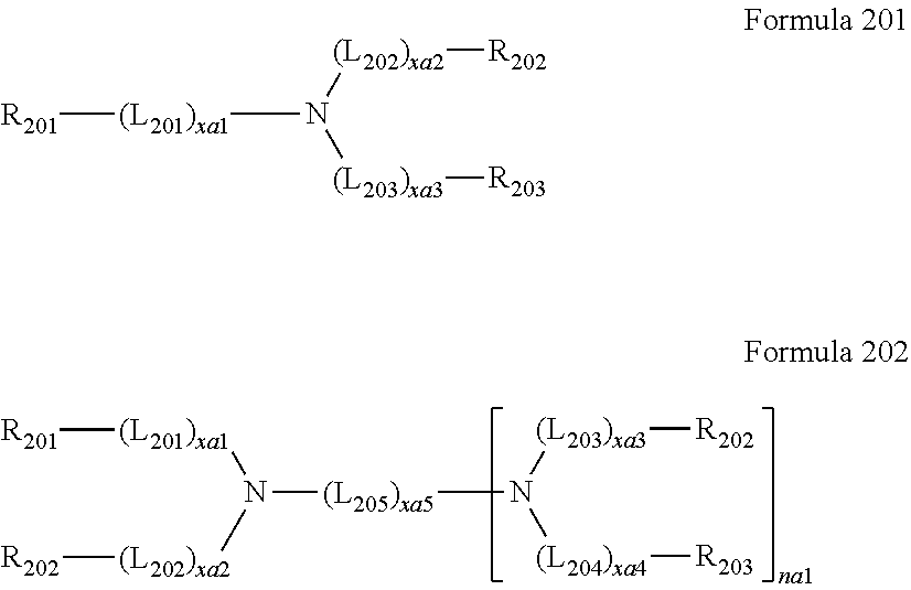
N([(L205)xa5]N([(L203)xa3][R202])[(L204)xa4][R203])([(L201)xa1][R201])[(L202)xa2][R202].[R201][(L201)xa1]N([(L202)xa2][R202])[(L203)xa3][R203]
